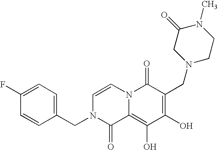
C1=CN2C(=C(O)C(O)=C(CN3CC(=O)N(C)CC3)C2=O)C(=O)N1CC1=CC=C(F)C=C1
